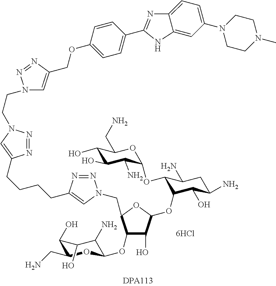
N1(CCN2N=NC(CCCCC3=CN(CC4C(OC5C(N)C(O)C(O)C(CN)O5)C(O)C(OC5C(OC6C(N)C(O)C(O)C(CN)O6)C(N)CC(N)C5O)O4)N=N3)=C2)C=C(COC2=CC=C(C3=NC4=CC=C(N5CCN(C)CC5)C=C4N3)C=C2)N=N1.[6HCl]
